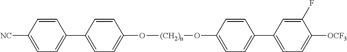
C1=CC(C2=CC=C([NC])C=C2)=CC=C1O[(CH2)n]OC1=CC=C(C2=CC=C([OCF3])C(F)=C2)C=C1
